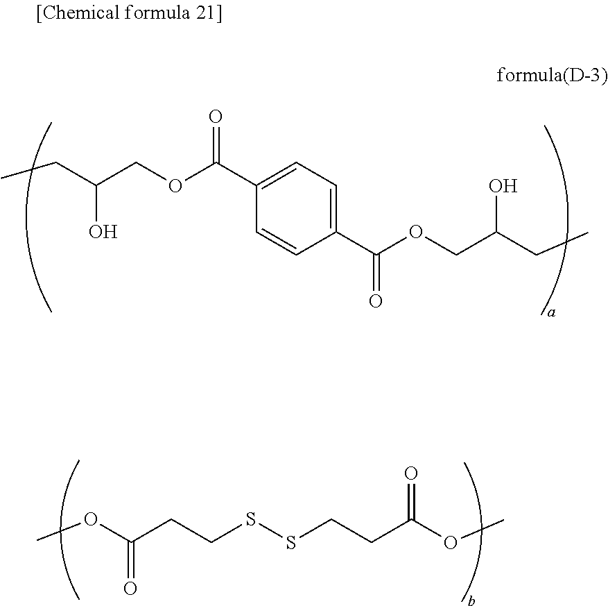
CCC(COC(C1=CC=C(C(OCC(CC)O)=O)C=C1)=O)O.COC(CCSSCCC(OC)=O)=O
